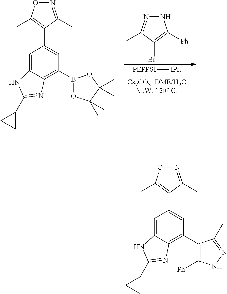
[PEPPSI][IPr].N1N=C(C)C(Br)=C1[Ph].C1=C2C(=C(B3OC(C)(C)C(C)(C)O3)C=C1C1=C(C)ON=C1C)N=C(C1CC1)N2.C1=C2C(=C(C3=C([Ph])NN=C3C)C=C1C1=C(C)ON=C1C)N=C(C1CC1)N2
